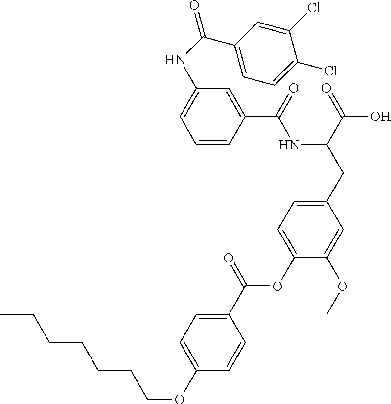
C1=CC(C(=O)NC(CC2=CC=C(OC(C3=CC=C(OCCCCCCC)C=C3)=O)C(OC)=C2)C(=O)O)=CC(NC(=O)C2=CC=C(Cl)C(Cl)=C2)=C1
